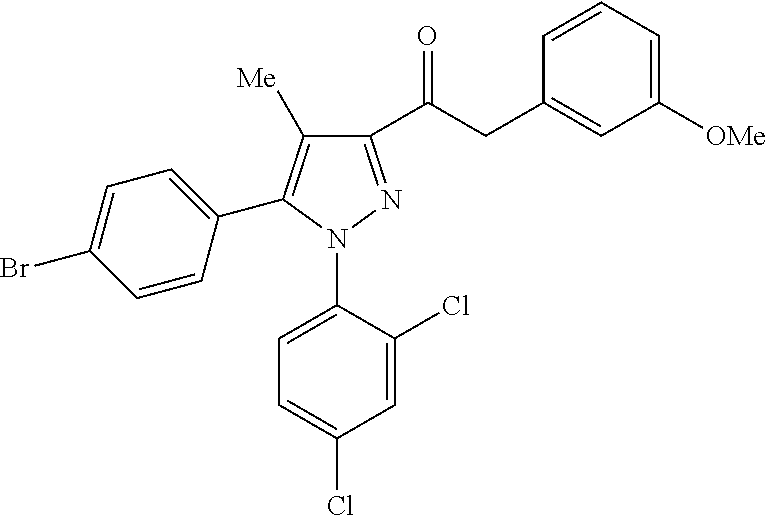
C1=C(Br)C=CC(C2=C([Me])C(C(=O)CC3=CC([OMe])=CC=C3)=NN2C2=CC=C(Cl)C=C2Cl)=C1
